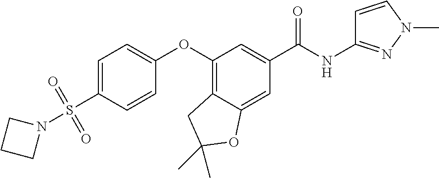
C1=C(S(=O)(=O)N2CCC2)C=CC(OC2=C3C(=CC(C(NC4=NN(C)C=C4)=O)=C2)OC(C)(C)C3)=C1
